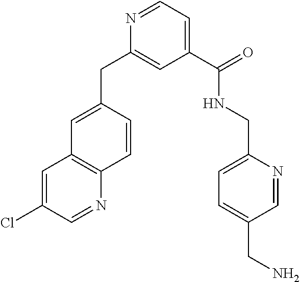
C1=C(CC2=CC(C(=O)NCC3=CC=C(CN)C=N3)=CC=N2)C=CC2=C1C=C(Cl)C=N2
